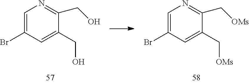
C1=C(Br)C=C(CO)C(CO)=N1.C1=C(Br)C=C(C[OMs])C(C[OMs])=N1
